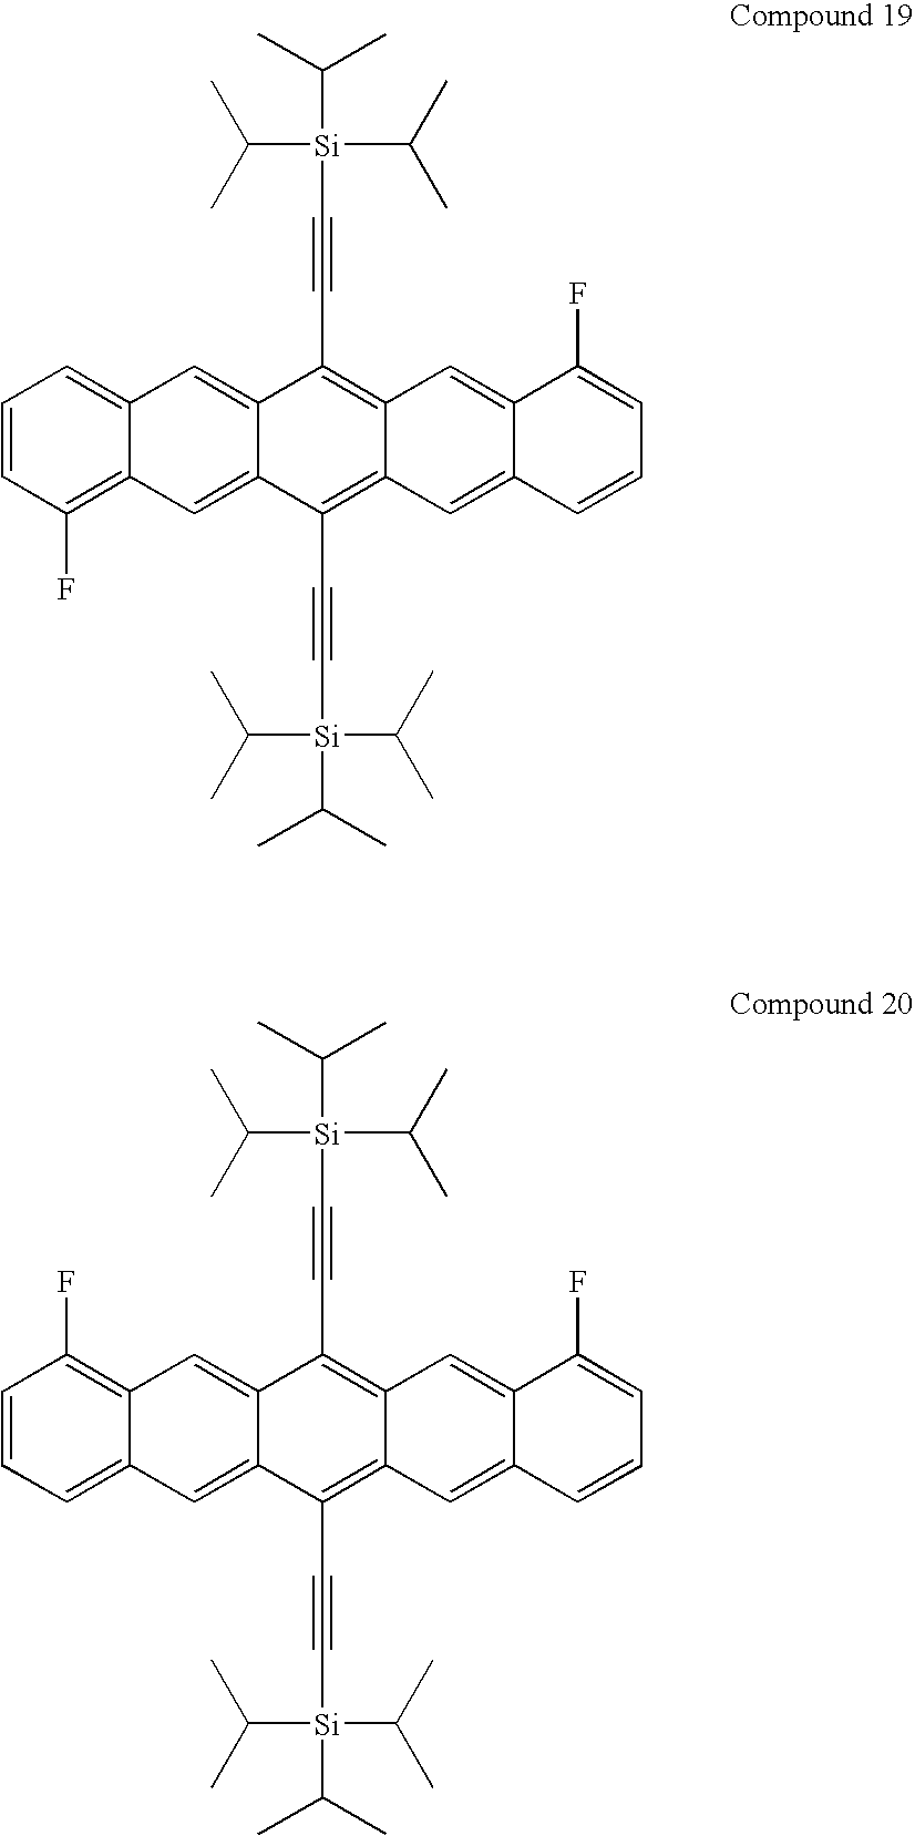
C1=CC(F)=C2C(=C1)C=C1C(=C2)C(C#C[Si](C(C)C)(C(C)C)C(C)C)=C2C(=C1C#C[Si](C(C)C)(C(C)C)C(C)C)C=C1C(=C2)C=CC=C1F.C1=CC=C2C(=C1F)C=C1C(=C2)C(C#C[Si](C(C)C)(C(C)C)C(C)C)=C2C(=C1C#C[Si](C(C)C)(C(C)C)C(C)C)C=C1C(=C2)C=CC=C1F
